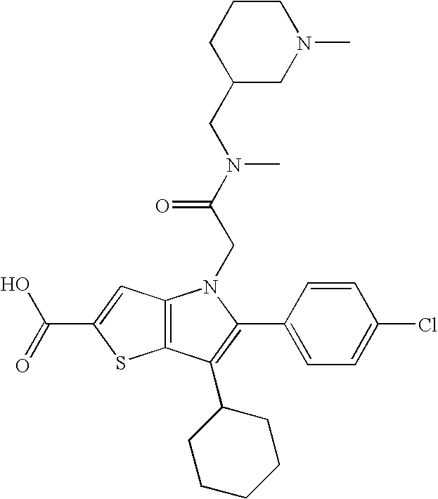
C12=C(C(C3CCCCC3)=C(C3=CC=C(Cl)C=C3)N1CC(N(CC1CN(C)CCC1)C)=O)SC(C(=O)O)=C2
